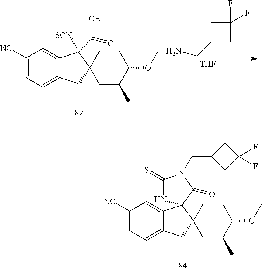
C1([NC])=CC=C2C(=C1)C([SCN])(C(=O)[OEt])C1(C2)CC(C)C(OC)CC1.C1C(CN)CC1(F)F.[THF].C1([NC])=CC=C2C(=C1)C1(C3(C2)CC(C)C(OC)CC3)NC(=S)N(CC2CC(F)(F)C2)C1=O
